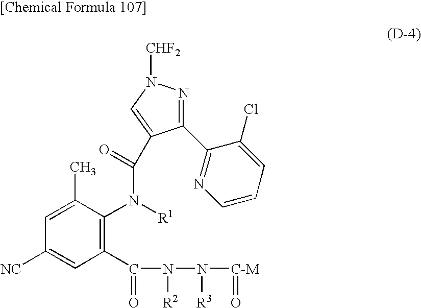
C1=C(C)C(N([R1])C(=O)C2=CN([CHF2])N=C2C2=NC=CC=C2Cl)=C(C(N(N([C-M]=O)[R3])[R2])=O)C=C1[NC]
